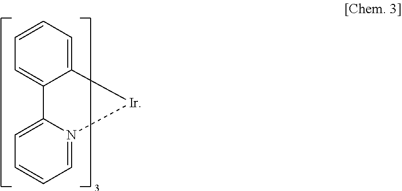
C1=CC=C2C(=C1)C1=CC=CC=N1[Ir]2
